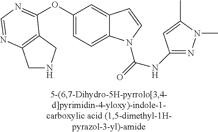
O(C1=CC=C2C(=C1)C=CN2C(=O)NC1=NN(C)C(C)=C1)C1=NC=NC2=C1CNC2
